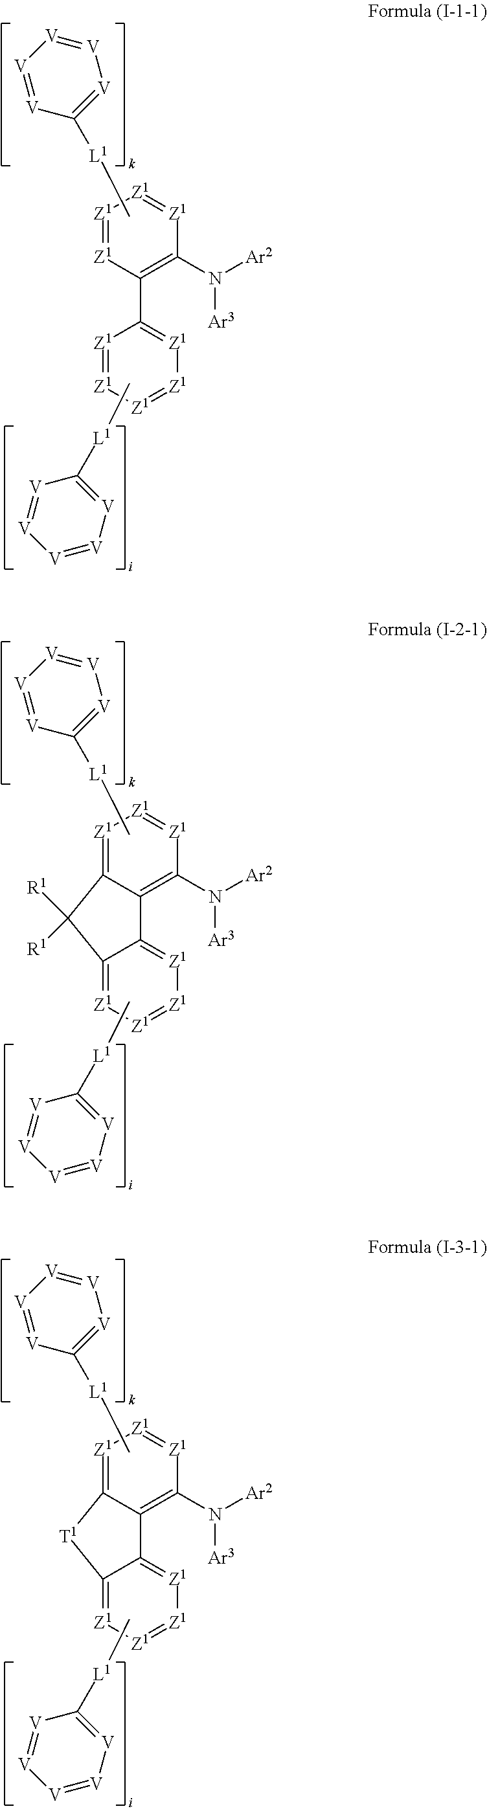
C[L1]C1=[V][V]=[V][V]=[V]1.[Z1]1=[Z1][Z1]=[Z1]C(N([Ar2])[Ar3])=C1C1=[Z1][Z1]=[Z1][Z1]=[Z1]1.C[L1]C1=[V][V]=[V][V]=[V]1.C[L1]C1=[V][V]=[V][V]=[V]1.C12=[Z1][Z1]=[Z1]C(N([Ar2])[Ar3])=C1C1=[Z1][Z1]=[Z1][Z1]=C1C2([R1])[R1].C[L1]C1=[V][V]=[V][V]=[V]1.C[L1]C1=[V][V]=[V][V]=[V]1.C12=[Z1][Z1]=[Z1]C(N([Ar2])[Ar3])=C1C1=[Z1][Z1]=[Z1][Z1]=C1[T1]2.C[L1]C1=[V][V]=[V][V]=[V]1
